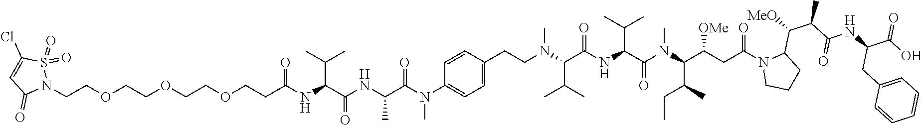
N(C)(C(C(C)NC(C(C(C)C)NC(CCOCCOCCOCCN1S(=O)(=O)C(Cl)=CC1=O)=O)=O)=O)C1=CC=C(CCN(C)C(C(=O)NC(C(N(C)C(C(CC)C)C(CC(N2CCCC2C(C(C)C(NC(CC2=CC=CC=C2)C(=O)O)=O)[MeO])=O)[OMe])=O)C(C)C)C(C)C)C=C1
